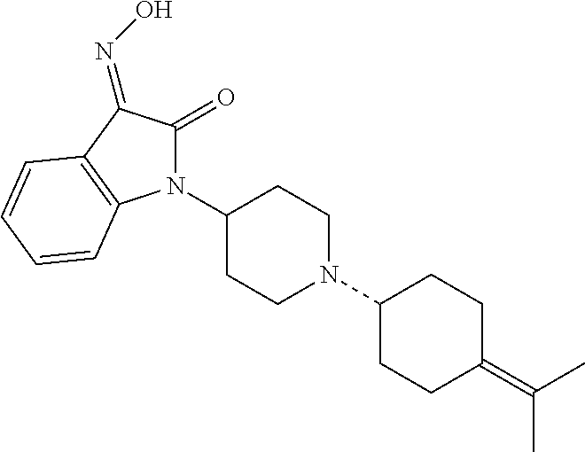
C1(=O)C(=NO)C2=C(C=CC=C2)N1C1CCN(C2CCC(=C(C)C)CC2)CC1
